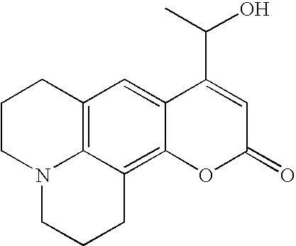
C12=C3C(=C4C(=C1)C(C(C)O)=CC(=O)O4)CCCN3CCC2
